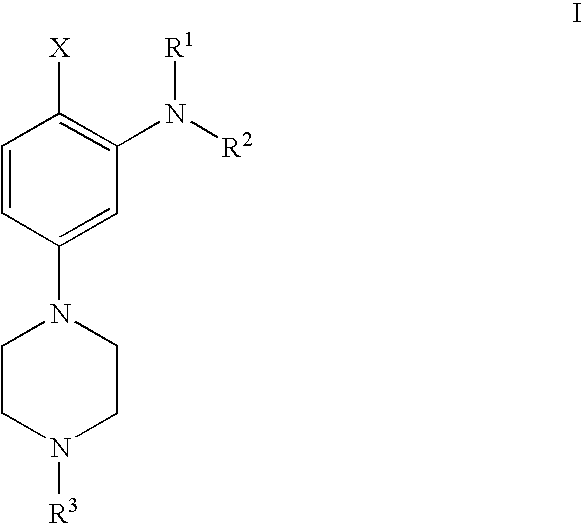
C1=CC(N2CCN([R3])CC2)=CC(N([R2])[R1])=C1[X]
